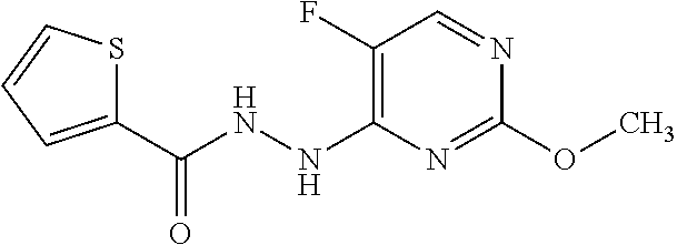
C1(F)=C(NNC(C2=CC=CS2)=O)N=C(OC)N=C1
